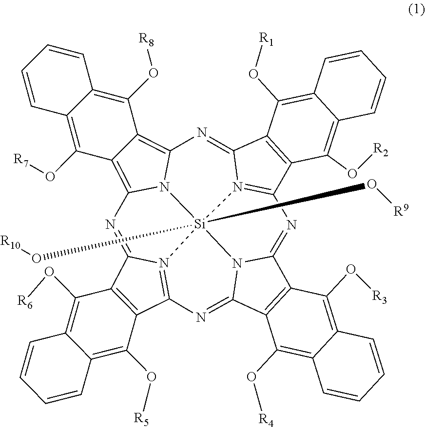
C12=C(O[R7])C3=C4N5C(=C3C(O[R8])=C1C=CC=C2)N=C1N2=C(C3=C1C(O[R1])=C1C(=C3O[R2])C=CC=C1)N=C1N3[Si]52(O[R9])(O[R10])N2=C(C5=C(C(O[R6])=C6C(=C5O[R5])C=CC=C6)C2=N4)N=C3C2=C1C(O[R3])=C1C(=C2O[R4])C=CC=C1
